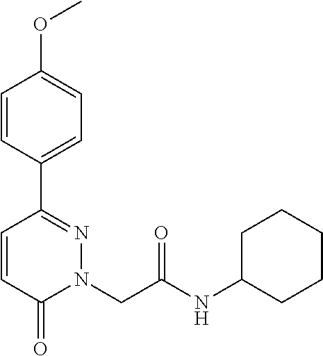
C1=CC(C2=NN(CC(NC3CCCCC3)=O)C(=O)C=C2)=CC=C1OC
